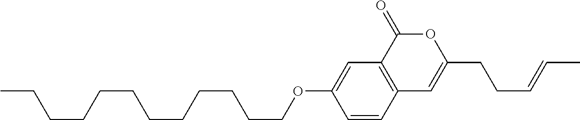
C1=CC2=C(C=C1OCCCCCCCCCCCC)C(=O)OC(CCC=CC)=C2
